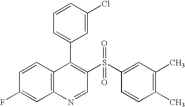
C12=C(C=CC(F)=C1)C(C1=CC=CC(Cl)=C1)=C(S(C1=CC(C)=C(C)C=C1)(=O)=O)C=N2
